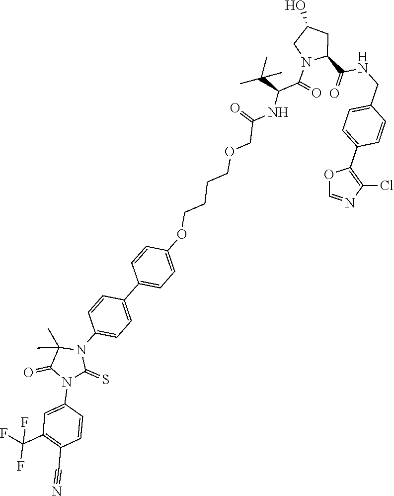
C1=C(N2C(=S)N(C3=CC=C(C4=CC=C(OCCCCOCC(=O)NC(C(C)(C)C)C(=O)N5CC(O)CC5C(NCC5=CC=C(C6=C(Cl)N=CO6)C=C5)=O)C=C4)C=C3)C(C)(C)C2=O)C=CC(C#N)=C1C(F)(F)F
